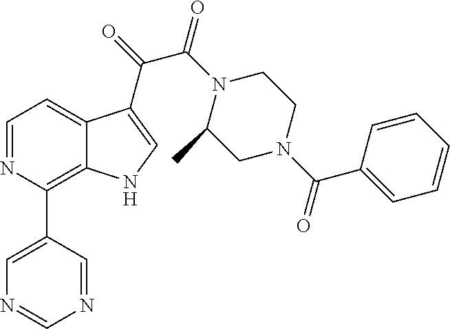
N1=CN=CC(C2=C3C(=CC=N2)C(C(=O)C(N2C(C)CN(C(C4=CC=CC=C4)=O)CC2)=O)=CN3)=C1
